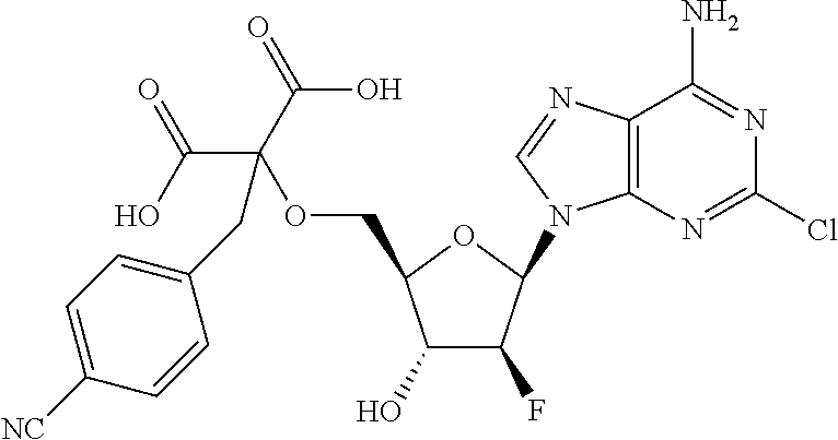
C1(O)C(F)C(N2C3=C(C(N)=NC(Cl)=N3)N=C2)OC1COC(CC1=CC=C([NC])C=C1)(C(O)=O)C(=O)O
